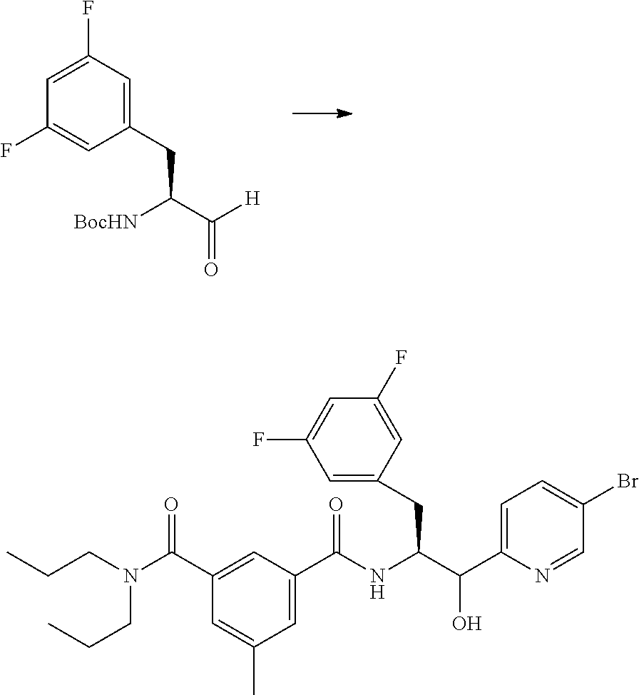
C1(F)=CC(F)=CC(CC(C([H])=O)[BocHN])=C1.N1=CC(Br)=CC=C1C(C(NC(C1=CC(C)=CC(C(N(CCC)CCC)=O)=C1)=O)CC1=CC(F)=CC(F)=C1)O
